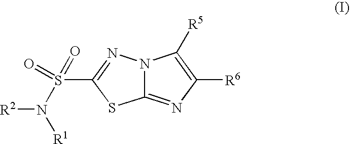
C12=NC([R6])=C([R5])N1N=C(S(N([R1])[R2])(=O)=O)S2
